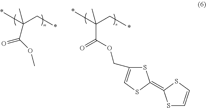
C(=O)(C(C*)(C)*)OC.S1C(COC(C(C*)(C)*)=O)=CSC1=C1SC=CS1
